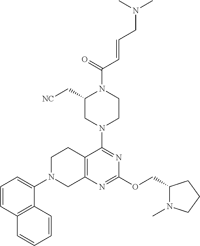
C1=CC2=C(C(N3CC4=C(CC3)C(N3CCN(C(=O)C=CCN(C)C)C(C[NC])C3)=NC(OCC3N(C)CCC3)=N4)=C1)C=CC=C2
